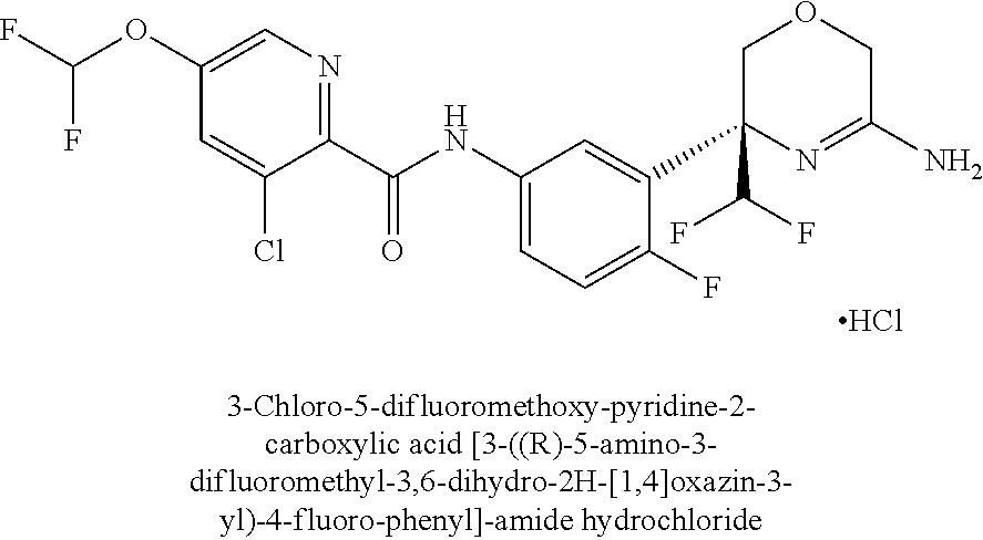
C1(C(NC2=CC=C(F)C(C3(C(F)F)N=C(N)COC3)=C2)=O)=NC=C(OC(F)F)C=C1Cl.Cl
